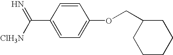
C1(C([ClH3N])=N)=CC=C(OCC2CCCCC2)C=C1
